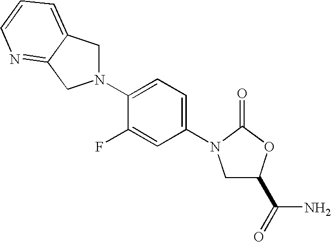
N1(C2=CC=C(N3CC(C(N)=O)OC3=O)C=C2F)CC2=CC=CN=C2C1
